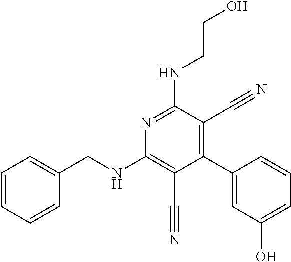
C1(C2=CC(O)=CC=C2)=C(C#N)C(NCCO)=NC(NCC2=CC=CC=C2)=C1C#N
